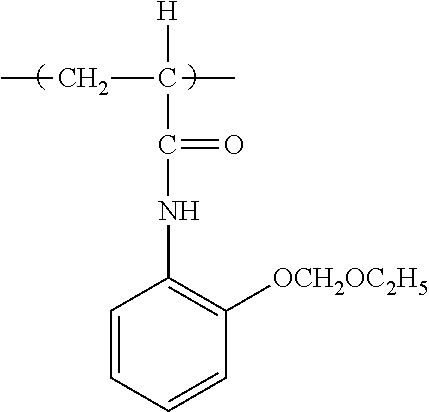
C1=CC=CC([OCH2OC2H5])=C1NC(=O)C(C)(CC)[H]
